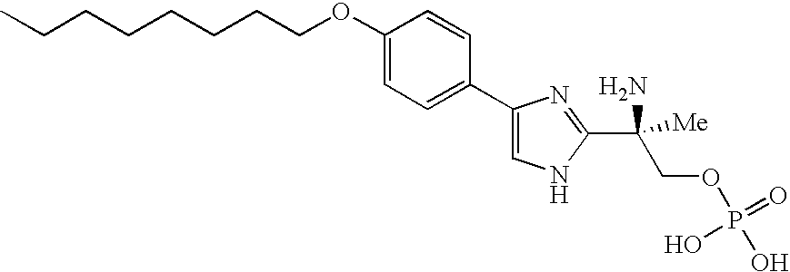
CCCCCCCCOC1=CC=C(C2=CNC(C(COP(O)(=O)O)(N)[Me])=N2)C=C1
